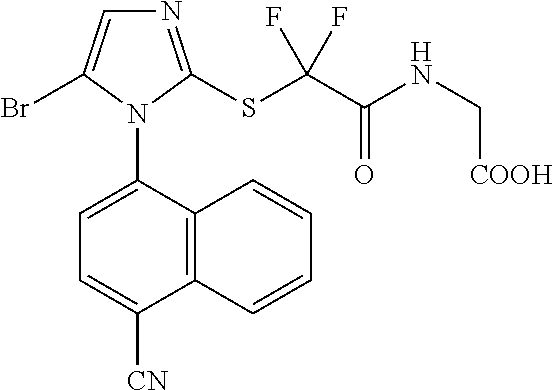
C12=C(C(N3C(Br)=CN=C3SC(C(NC[COOH])=O)(F)F)=CC=C1[CN])C=CC=C2
